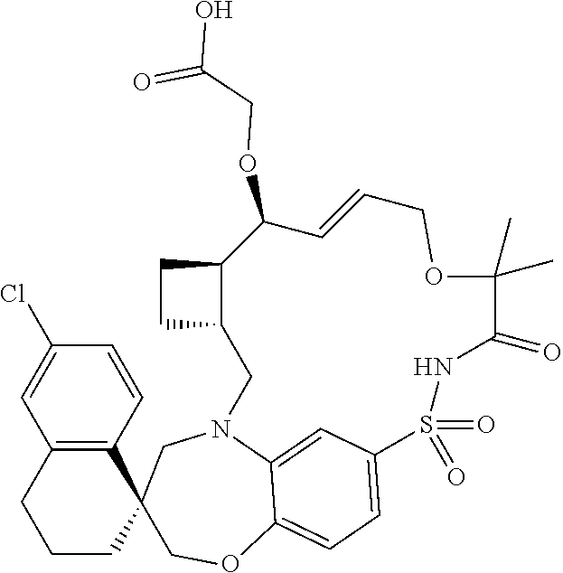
C1=CC(Cl)=CC2=C1C1(CCC2)COC2=CC=C3C=C2N(C1)CC1CCC1C(OCC(O)=O)C=CCOC(C)(C)C(=O)NS3(=O)=O
